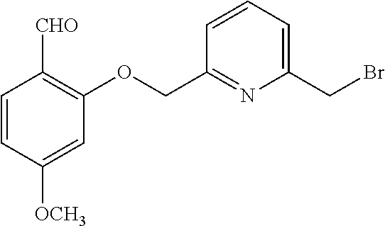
C1=CC([OCH3])=CC(OCC2=NC(CBr)=CC=C2)=C1[CHO]
